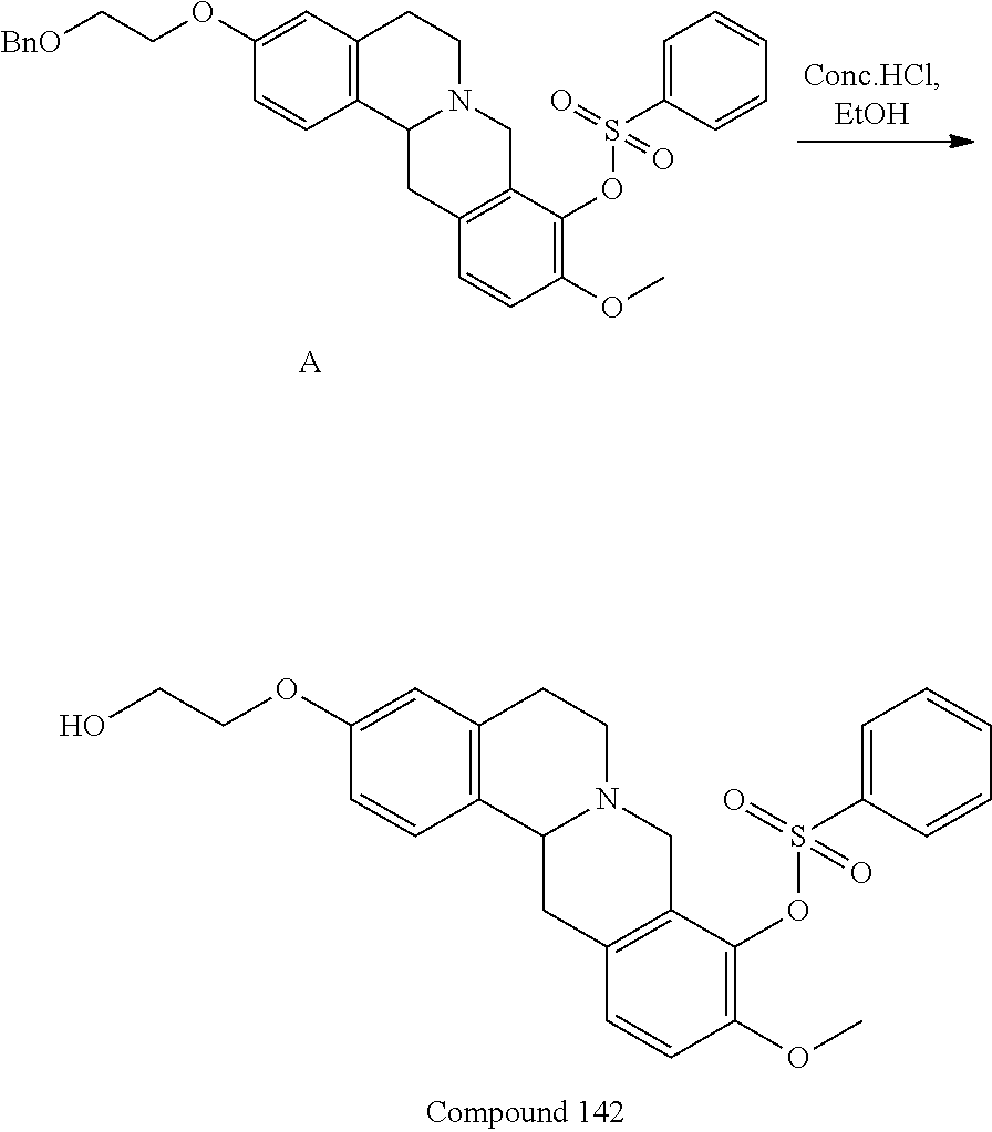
[A].C1(OCC[BnO])=CC2=C(C=C1)C1N(CC2)CC2=C(C1)C=CC(OC)=C2OS(C1=CC=CC=C1)(=O)=O.C1(OCCO)=CC2=C(C=C1)C1N(CC2)CC2=C(C1)C=CC(OC)=C2OS(C1=CC=CC=C1)(=O)=O
